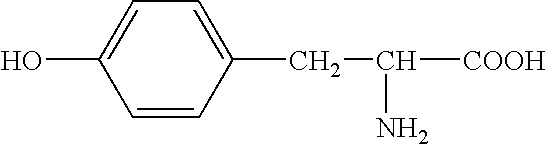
OC1=CC=C(CC([COOH])N)C=C1
